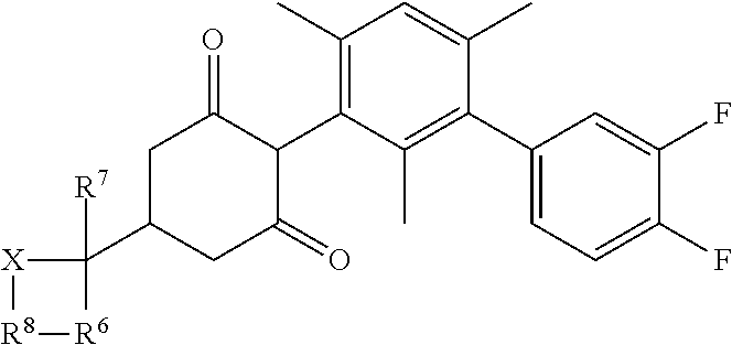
C1C(C2([R7])[X][R8][R6]2)CC(=O)C(C2=C(C)C=C(C)C(C3=CC=C(F)C(F)=C3)=C2C)C1=O
